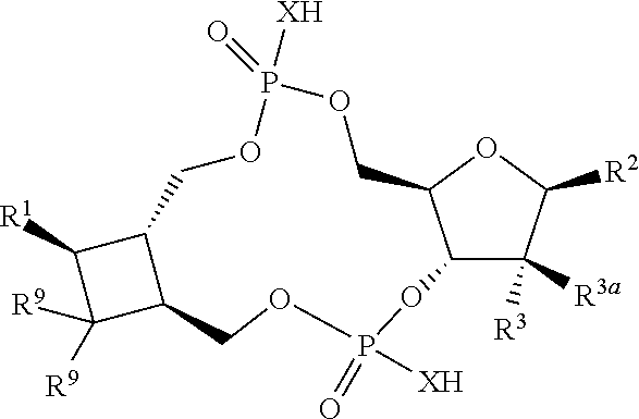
C12C([R3a])([R3])C([R2])OC1COP(=O)([XH])OCC1C([R1])C([R9])([R9])C1COP(=O)([XH])O2
